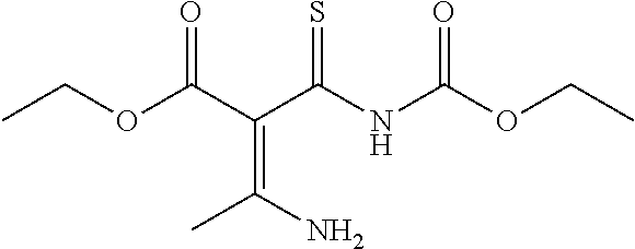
CCOC(C(C(NC(OCC)=O)=S)=C(C)N)=O
